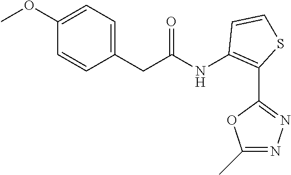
C1(CC(=O)NC2=C(C3=NN=C(C)O3)SC=C2)=CC=C(OC)C=C1
